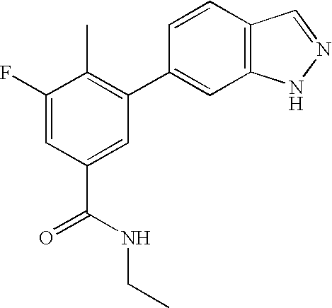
C1=CC2=C(C=C1C1=C(C)C(F)=CC(C(NCC)=O)=C1)NN=C2
